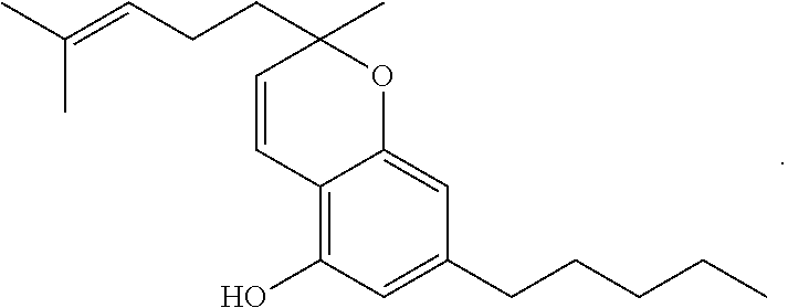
C1(O)=C2C(=CC(CCCCC)=C1)OC(C)(CCC=C(C)C)C=C2
